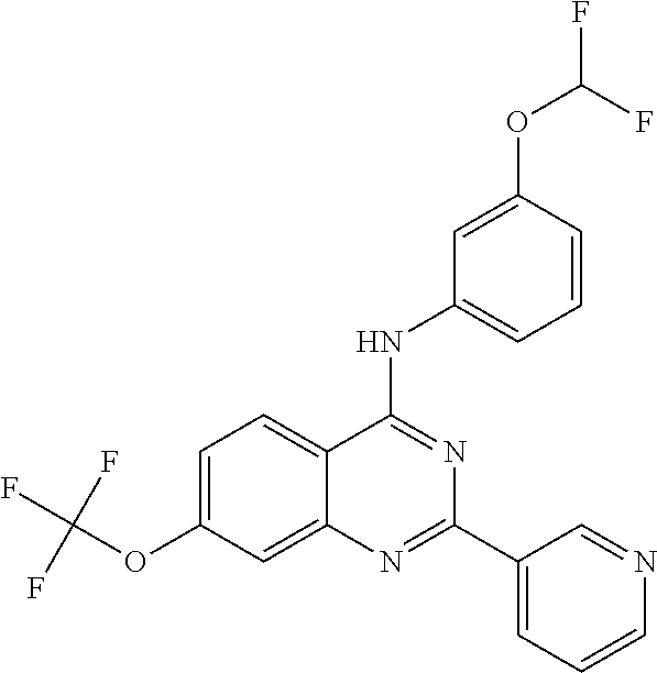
C1=C(OC(F)(F)F)C=C2C(=C1)C(NC1=CC=CC(OC(F)F)=C1)=NC(C1=CC=CN=C1)=N2
